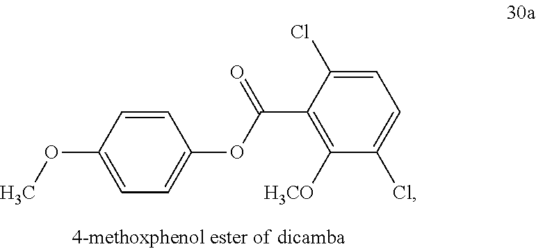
C1=C(Cl)C(C(OC2=CC=C(OC)C=C2)=O)=C([H3CO])C(Cl)=C1
